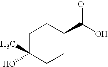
C1C(O)(C)CCC(C(O)=O)C1
